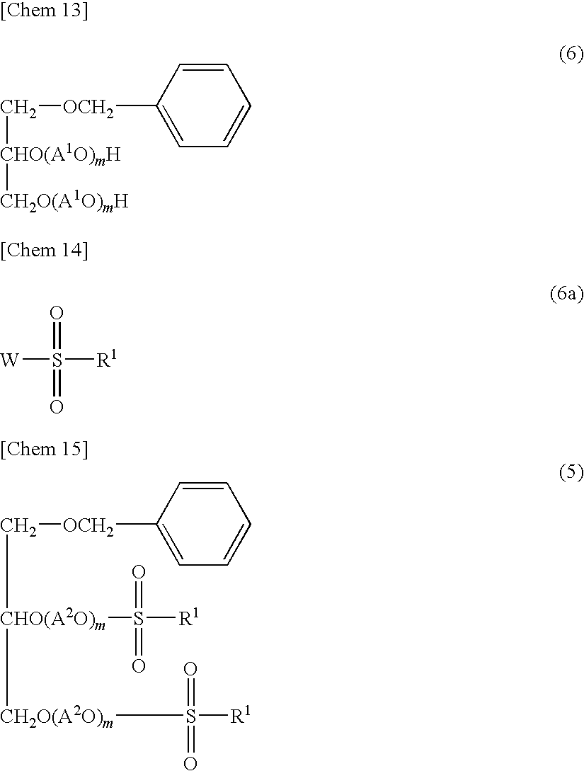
C1=CC([OCH2]C[CHO(A1O)mH][CH2O(A1O)mH])=CC=C1.S([R1])(=O)(=O)[W].C1=CC([OCH2]C[CHO(A2O)m]([CH2O(A2O)m]S(=O)(=O)[R1])S([R1])(=O)=O)=CC=C1
